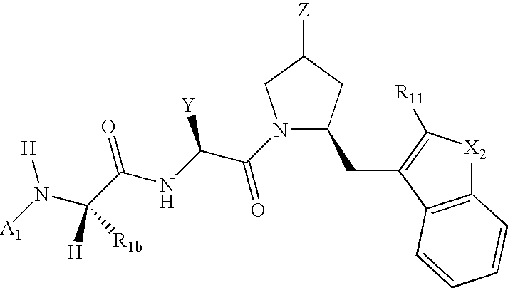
N(C([H])(C(=O)NC(C(=O)N1C(CC2=C([R11])[X2]C3=C2C=CC=C3)CC([Z])C1)[Y])[R1b])([A1])[H]
